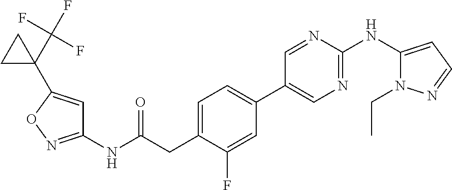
C1(NC(=O)CC2=CC=C(C3=CN=C(NC4=CC=NN4CC)N=C3)C=C2F)=NOC(C2(C(F)(F)F)CC2)=C1
